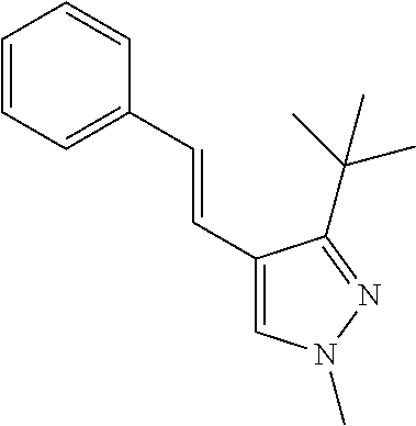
C1(C=CC2=CC=CC=C2)=CN(C)N=C1C(C)(C)C
